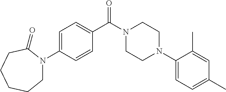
C1=C(N2CCCCCC2=O)C=CC(C(N2CCN(C3=CC=C(C)C=C3C)CC2)=O)=C1
